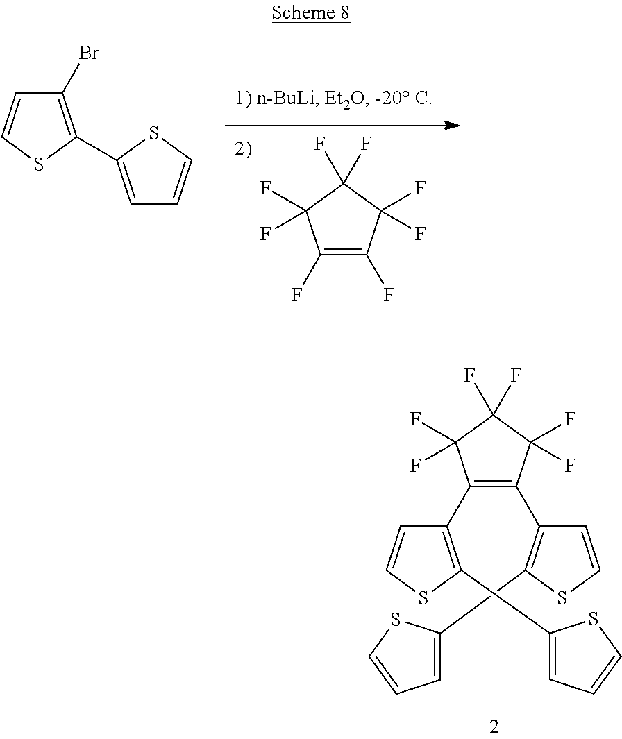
FC1=C(F)C(F)(F)C(F)(F)C1(F)F.C1(Br)=C(C2=CC=CS2)SC=C1.C1(C2=C(C3=C(C4=CC=CS4)SC=C3)C(F)(F)C(F)(F)C2(F)F)=C(C2=CC=CS2)SC=C1
